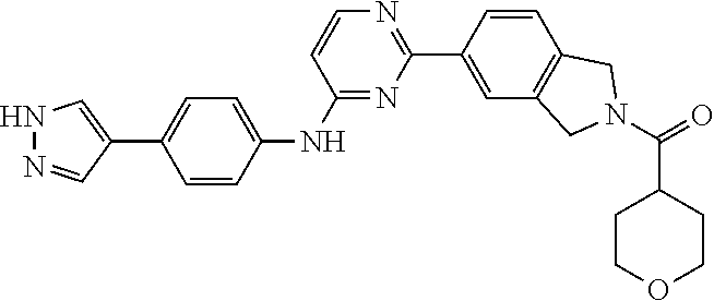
N1=C(NC2=CC=C(C3=CNN=C3)C=C2)C=CN=C1C1=CC2=C(C=C1)CN(C(C1CCOCC1)=O)C2
